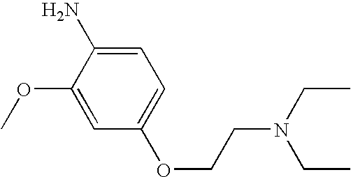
C1=C(OC)C(N)=CC=C1OCCN(CC)CC
